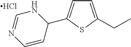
C1=C(CC)SC(C2NC=NC=C2)=C1.Cl
